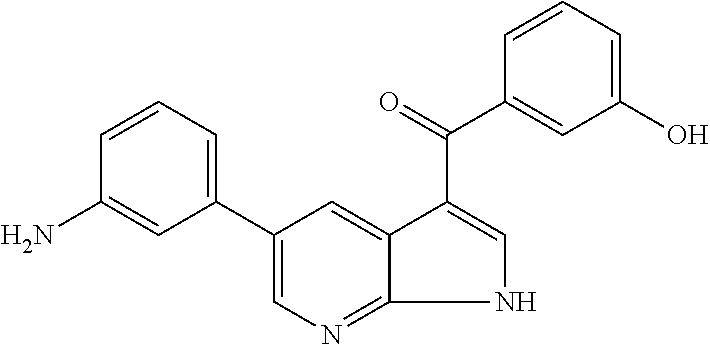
C1(C2=CN=C3C(=C2)C(C(C2=CC(O)=CC=C2)=O)=CN3)=CC=CC(N)=C1
